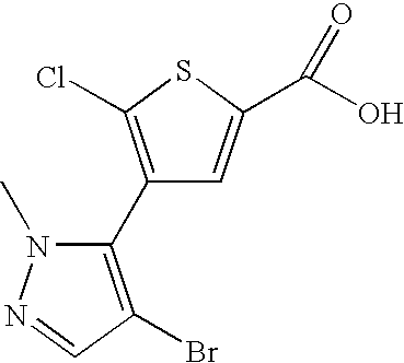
C1(C2=C(Cl)SC(C(O)=O)=C2)=C(Br)C=NN1C
